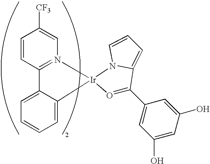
C1=CC2=N(C=C1[CF3])[Ir]1(C3=CC=CC=C23)N2C(=CC=C2)C(C2=CC(O)=CC(O)=C2)=O1
